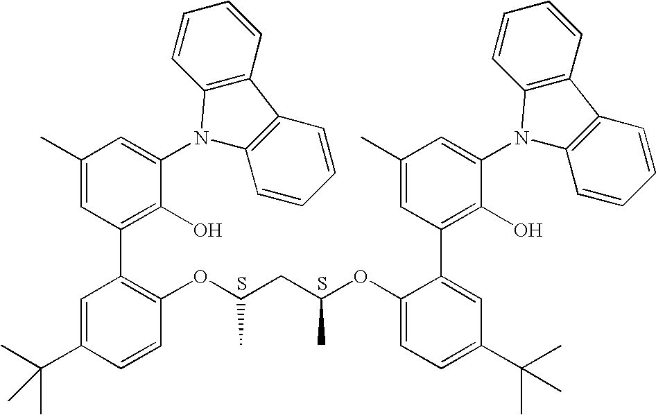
C1(C)=CC(C2=C(OC(CC(OC3=CC=C(C(C)(C)C)C=C3C3=C(O)C(N4C5=C(C6=C4C=CC=C6)C=CC=C5)=CC(C)=C3)C)C)C=CC(C(C)(C)C)=C2)=C(O)C(N2C3=C(C4=C2C=CC=C4)C=CC=C3)=C1.S.S
